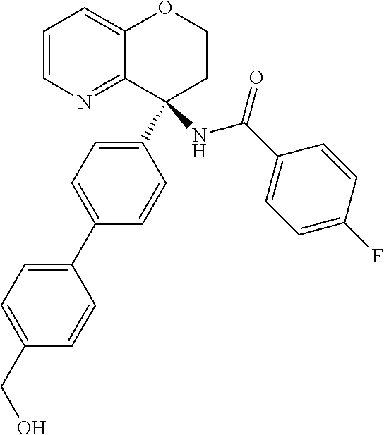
C1=CN=C2C(=C1)OCCC2(C1=CC=C(C2=CC=C(CO)C=C2)C=C1)NC(C1=CC=C(F)C=C1)=O
